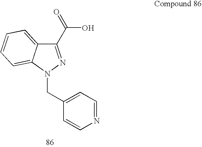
C1(C(=O)O)=NN(CC2=CC=NC=C2)C2=CC=CC=C12
